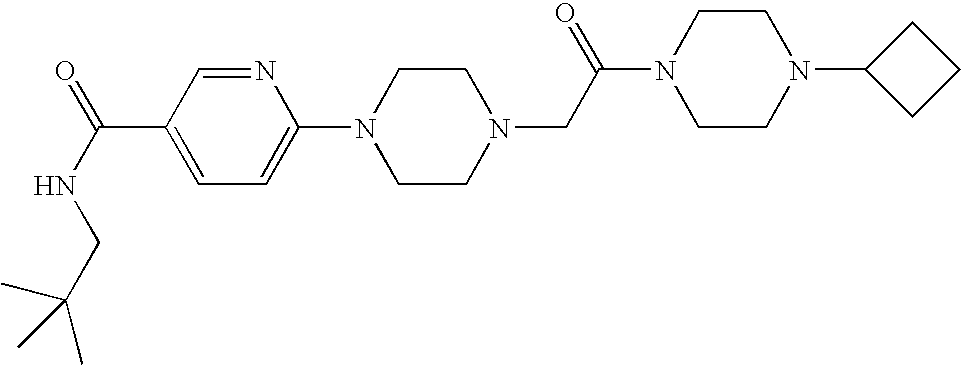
C(NC(=O)C1=CC=C(N2CCN(CC(N3CCN(C4CCC4)CC3)=O)CC2)N=C1)C(C)(C)C
